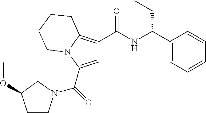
C(=O)(C1=CC(C(NC(C2=CC=CC=C2)CC)=O)=C2N1CCCC2)N1CCC(OC)C1
